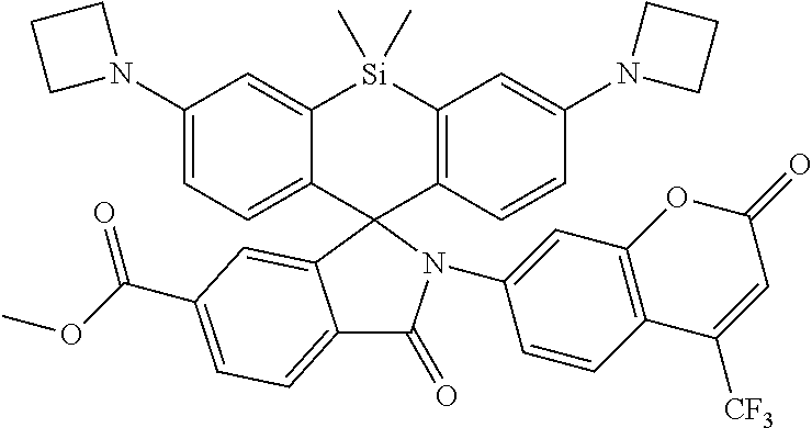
C1(N2CCC2)=CC=C2C(=C1)[Si](C)(C)C1=C(C23C2=CC(C(OC)=O)=CC=C2C(=O)N3C2=CC3=C(C=C2)C([CF3])=CC(=O)O3)C=CC(N2CCC2)=C1
